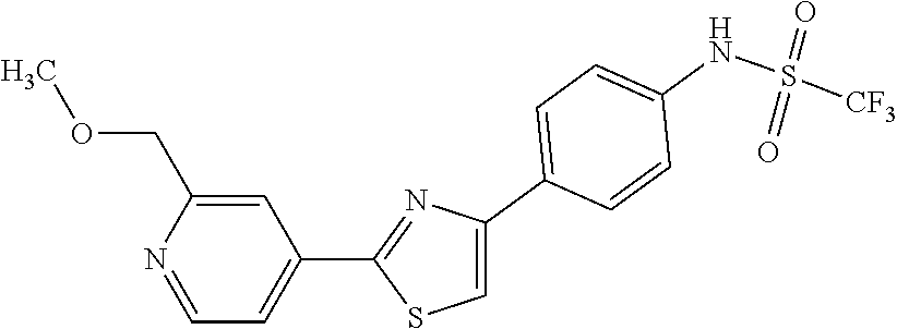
C1=C(C2=CC=C(NS(=O)(=O)[CF3])C=C2)N=C(C2=CC=NC(COC)=C2)S1
